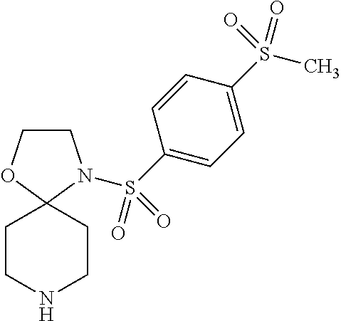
C1COC2(N1S(=O)(=O)C1=CC=C(S(=O)(C)=O)C=C1)CCNCC2
